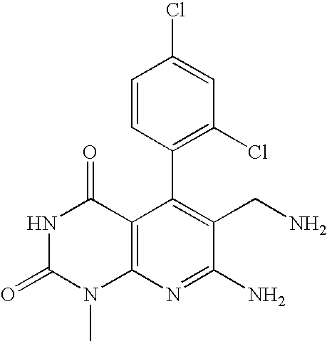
C1(C2=C(Cl)C=C(Cl)C=C2)=C(CN)C(N)=NC2=C1C(=O)NC(=O)N2C
